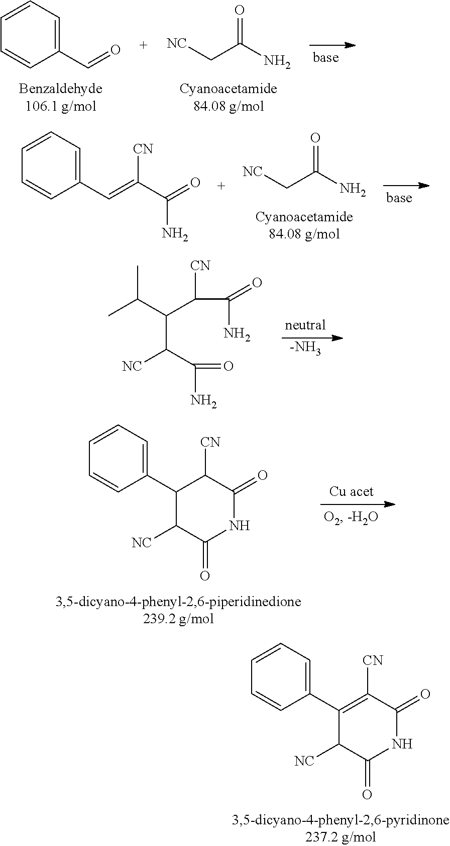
C1=CC=C(C=O)C=C1.C(C(N)=O)[NC].C(C(N)=O)[NC].C1=CC=C(C=C(C(=O)N)[CN])C=C1.[-NH3].CC(C(C([CN])C(N)=O)C(C(=O)N)[NC])C.C1=CC=C(C2C([NC])C(=O)NC(=O)C2[CN])C=C1.C1=CC=C(C2=C([CN])C(=O)NC(=O)C2[NC])C=C1
